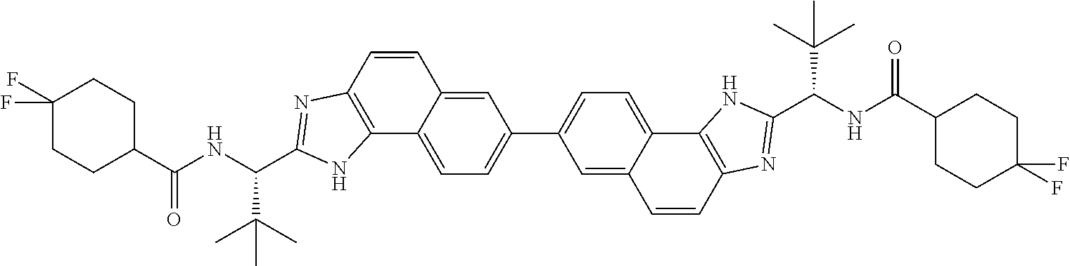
C1=C2C(=CC=C1C1=CC=C3C(=C1)C=CC1=C3NC(C(NC(C3CCC(F)(F)CC3)=O)C(C)(C)C)=N1)C1=C(C=C2)N=C(C(NC(C2CCC(F)(F)CC2)=O)C(C)(C)C)N1
